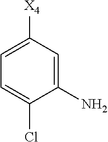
C1=C([X4])C=C(N)C(Cl)=C1
